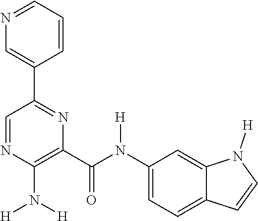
C1=C(C2=NC(C(=O)N([H])C3=CC=C4C(=C3)N([H])C=C4)=C(N([H])[H])N=C2)C=CC=N1
